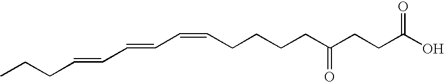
C(=CCCCCC(CCC(O)=O)=O)C=CC=CCCC
